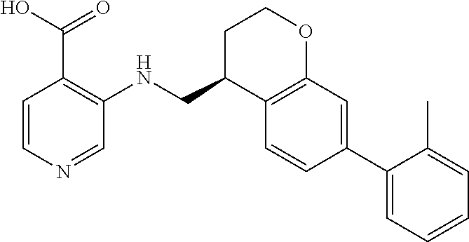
C1=CN=CC(NCC2C3=C(OCC2)C=C(C2=CC=CC=C2C)C=C3)=C1C(O)=O
